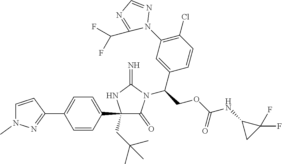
C1(C2=CC=C(C3=NN(C)C=C3)C=C2)(CC(C)(C)C)C(=O)N(C(COC(NC2CC2(F)F)=O)C2=CC(N3N=CN=C3C(F)F)=C(Cl)C=C2)C(=N)N1
